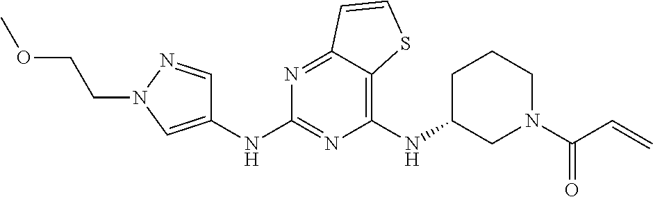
C1(NC2CCCN(C(C=C)=O)C2)=C2C(=NC(NC3=CN(CCOC)N=C3)=N1)C=CS2
